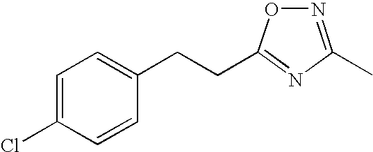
N1=C(C)N=C(CCC2=CC=C(Cl)C=C2)O1
